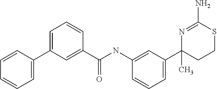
N1=C(N)SCCC1(C)C1=CC=CC(NC(=O)C2=CC(C3=CC=CC=C3)=CC=C2)=C1
